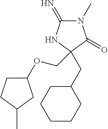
N1(C)C(=N)NC(CC2CCCCC2)(COC2CCC(C)C2)C1=O
